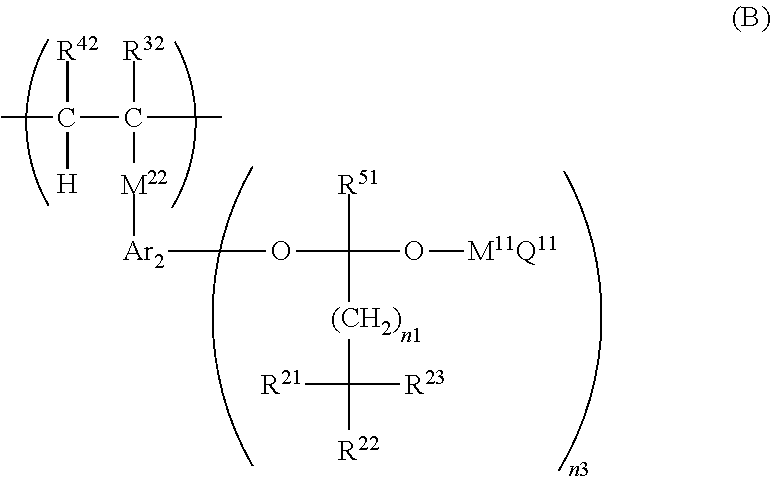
CC([H])([R42])C([R32])([M22][Ar2]OC([R51])(O[M11Q11])[(CH2)]C([R21])([R22])[R23])C
